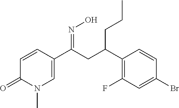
C1=CC(C(CC(C2=C(F)C=C(Br)C=C2)CCC)=NO)=CN(C)C1=O
